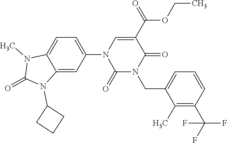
C1(N2C(=O)N(CC3=CC=CC(C(F)(F)F)=C3C)C(=O)C(C(OCC)=O)=C2)=CC=C2C(=C1)N(C1CCC1)C(=O)N2C
